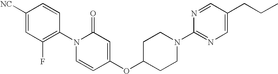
C1([NC])=CC(F)=C(N2C=CC(OC3CCN(C4=NC=C(CCC)C=N4)CC3)=CC2=O)C=C1
